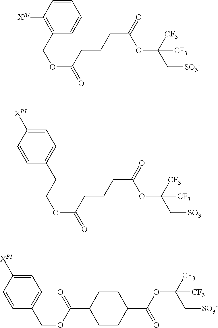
C1=CC([XBI])=C(COC(=O)CCCC(=O)OC(C[SO3-])([CF3])[CF3])C=C1.C1=C([XBI])C=CC(CCOC(=O)CCCC(=O)OC(C[SO3-])([CF3])[CF3])=C1.C1=C([XBI])C=CC(COC(=O)C2CCC(C(OC(C[SO3-])([CF3])[CF3])=O)CC2)=C1
